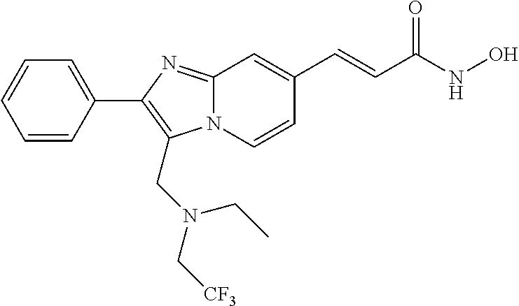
N12C(=NC(C3=CC=CC=C3)=C1CN(C[CF3])CC)C=C(C=CC(NO)=O)C=C2
